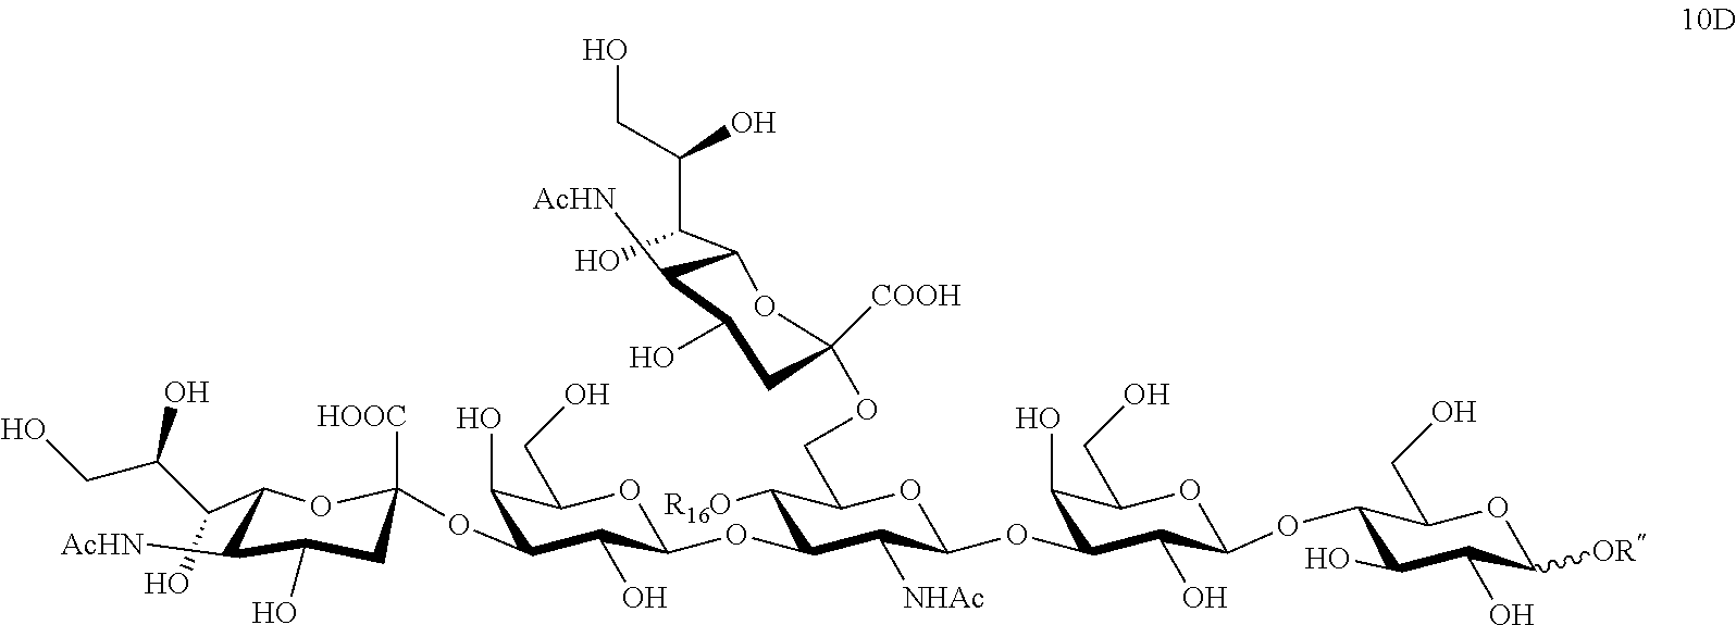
C1(O)C(OC2([HOOC])OC(C(O)C(CO)O)C([AcHN])C(O)C2)C(O)C(OC2C([R16O])C(COC3([COOH])OC(C(C(CO)O)O)C([AcHN])C(O)C3)OC(OC3C(O)C(CO)OC(OC4C(O)C(O)C([OR])OC4CO)C3O)C2[NHAc])OC1CO
